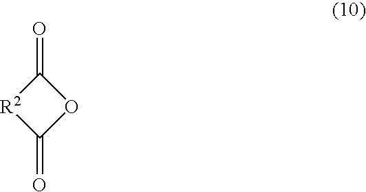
[R2]1C(=O)OC1=O
